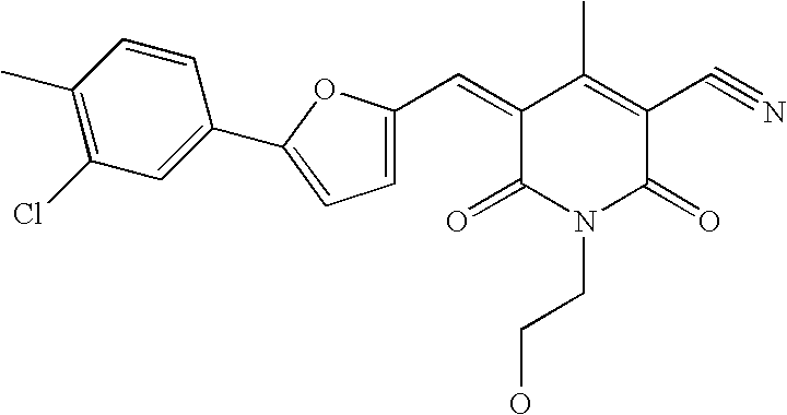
C1(=CC2=CC=C(C3=CC(Cl)=C(C)C=C3)O2)C(=O)N(CCO)C(=O)C(C#N)=C1C
